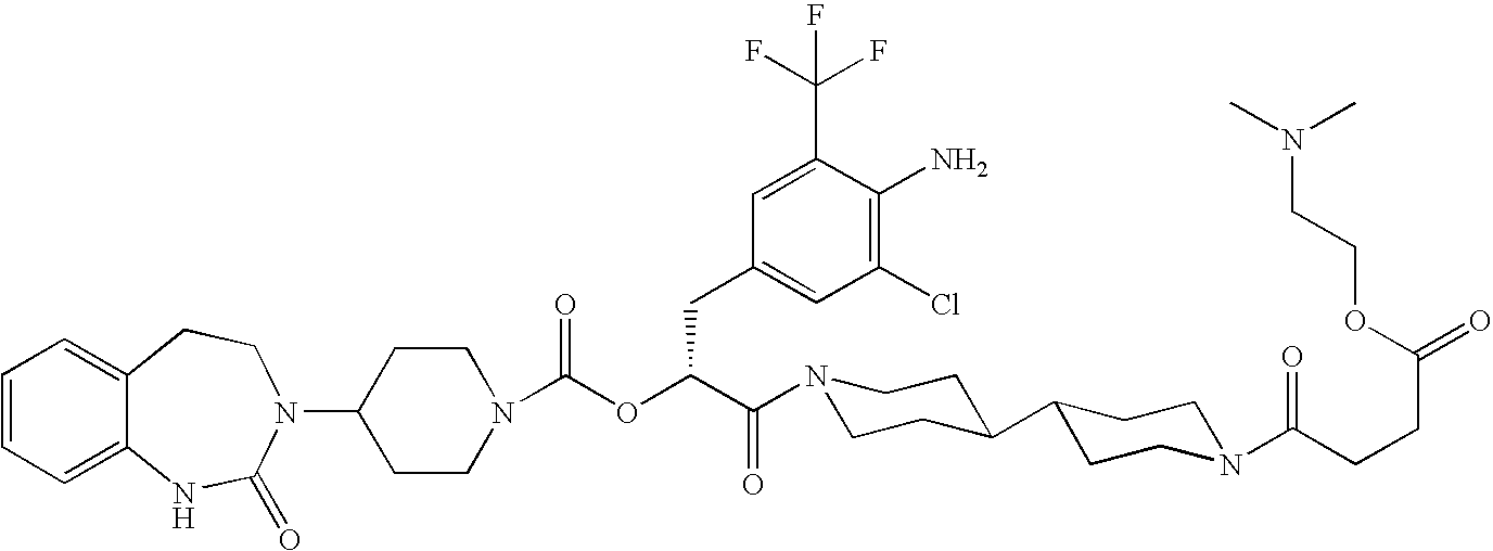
C1(N2C(=O)NC3=CC=CC=C3CC2)CCN(C(OC(C(=O)N2CCC(C3CCN(C(CCC(=O)OCCN(C)C)=O)CC3)CC2)CC2=CC(Cl)=C(N)C(C(F)(F)F)=C2)=O)CC1
